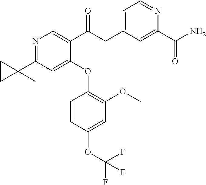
C1=CC(OC(F)(F)F)=CC(OC)=C1OC1=CC(C2(C)CC2)=NC=C1C(CC1=CC=NC(C(N)=O)=C1)=O
